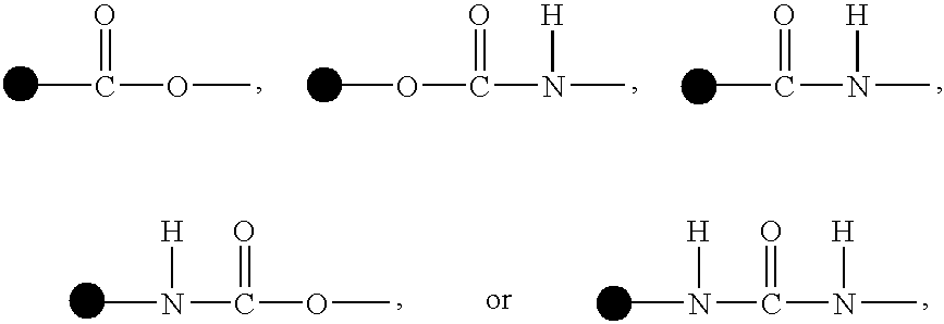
C(OC)(=O)C.O(C(N(C)[H])=O)C.C(N(C)[H])(=O)C.N(C(OC)=O)([H])C.N(C(N(C)[H])=O)([H])C
